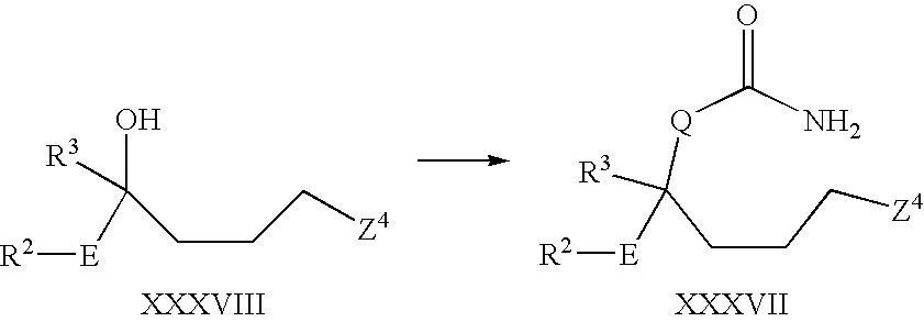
C(CC[Z4])C([Q]C(N)=O)([R3])[E][R2].C(CC[Z4])C([R3])([E][R2])O
